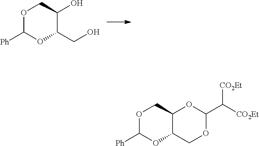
O1C([Ph])OC(CO)C(O)C1.O1C([Ph])OC2C(C1)OC(C([CO2Et])[CO2Et])OC2
